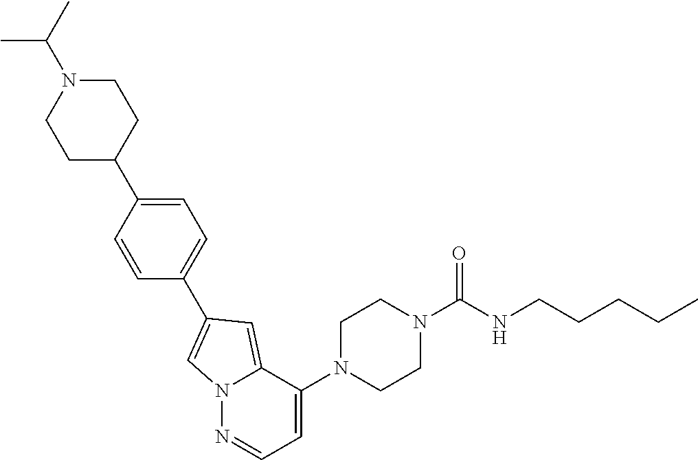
C1N(C(NCCCCC)=O)CCN(C2=CC=NN3C2=CC(C2=CC=C(C4CCN(C(C)C)CC4)C=C2)=C3)C1
